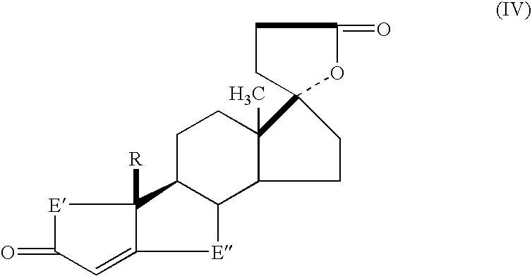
C1CC2(C3(C)C1C1[E]C4=CC(=O)[E]C4([R])C1CC3)CCC(=O)O2
